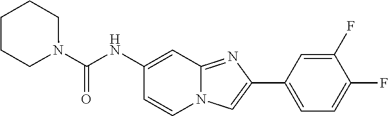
C1(F)=CC(C2=CN3C(=N2)C=C(NC(N2CCCCC2)=O)C=C3)=CC=C1F
